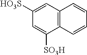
C12=C(C=C([HO3S])C=C1[SO3H])C=CC=C2
